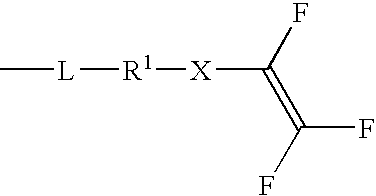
[X](C(F)=C(F)F)[R1][L]C
